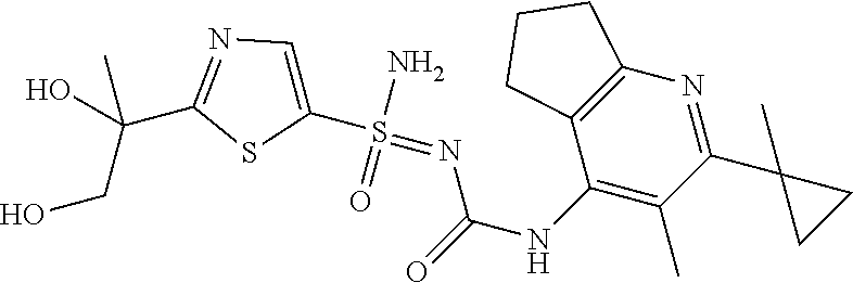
C1(S(=NC(NC2=C(C)C(C3(C)CC3)=NC3=C2CCC3)=O)(N)=O)=CN=C(C(O)(CO)C)S1
